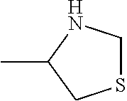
S1CNC(C)C1
